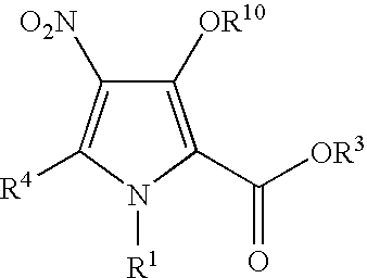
C1([OR10])=C(C([OR3])=O)N([R1])C([R4])=C1[O2N]
